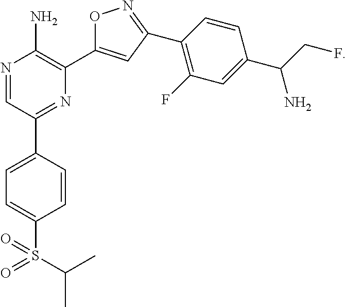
N1=CC(C2=CC=C(S(C(C)C)(=O)=O)C=C2)=NC(C2=CC(C3=C(F)C=C(C(N)CF)C=C3)=NO2)=C1N
